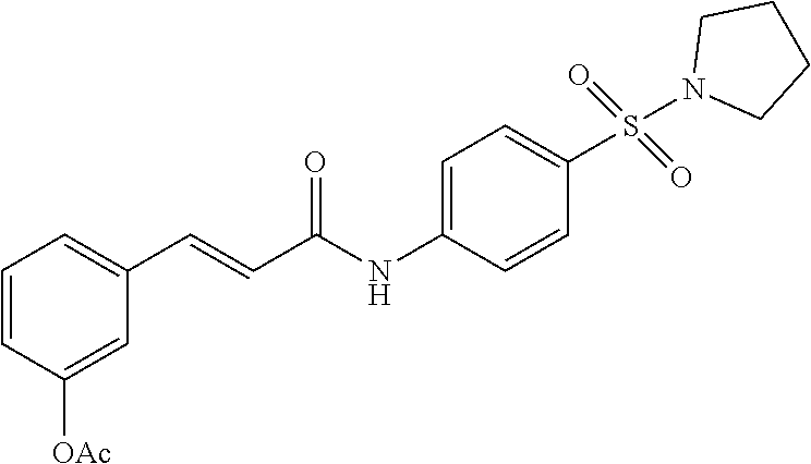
C1=CC([OAc])=CC(C=CC(NC2=CC=C(S(=O)(=O)N3CCCC3)C=C2)=O)=C1
